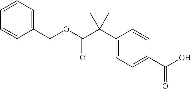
C1=CC=C(COC(C(C2=CC=C(C(O)=O)C=C2)(C)C)=O)C=C1
